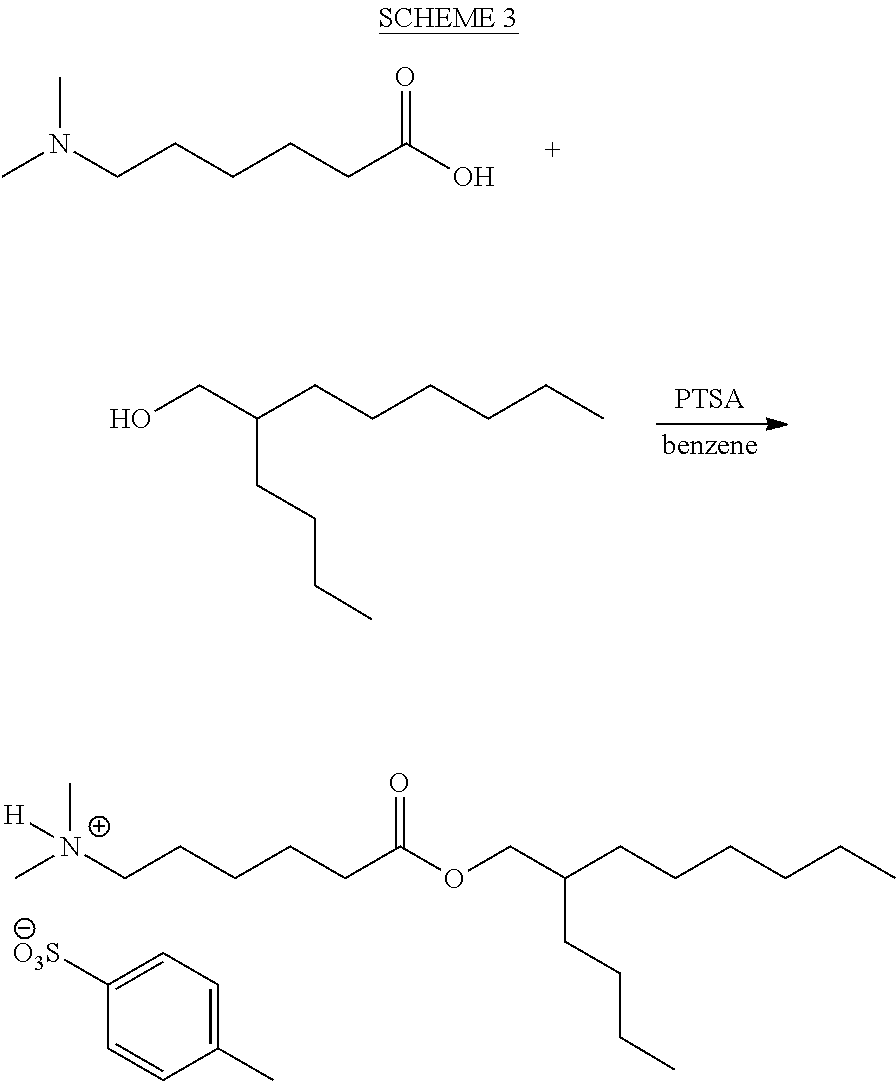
CN(CCCCCC(O)=O)C.[benzene].C(CCC)C(CO)CCCCCC.C[N+](CCCCCC(OCC(CCCC)CCCCCC)=O)(C)[H].C1=C([O3S])C=CC(C)=C1
